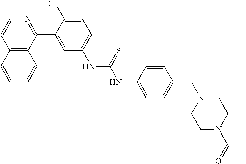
C12=C(C(C3=CC(NC(NC4=CC=C(CN5CCN(C(=O)C)CC5)C=C4)=S)=CC=C3Cl)=NC=C1)C=CC=C2
